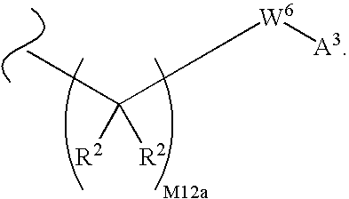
C([R2])([R2])(C)[W6][A3]
